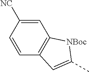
C1=C([NC])C=CC2=C1[NBoc]C(C)=C2
